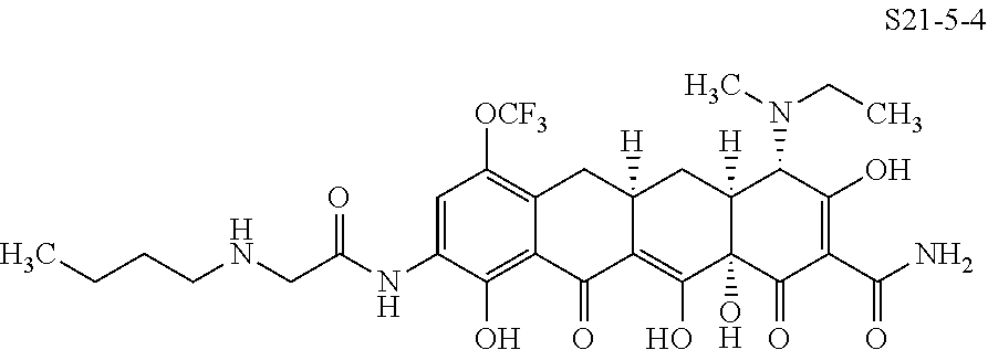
C1=C(NC(CNCCCC)=O)C(O)=C2C(=C1[OCF3])CC1([H])C(=C(O)C3(O)C([H])(C1)C(N(CC)C)C(O)=C(C(N)=O)C3=O)C2=O
